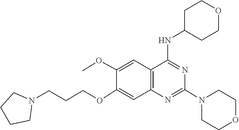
N1(C2=NC3=C(C=C(OC)C(OCCCN4CCCC4)=C3)C(NC3CCOCC3)=N2)CCOCC1
